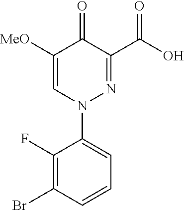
C1([MeO])=CN(C2=CC=CC(Br)=C2F)N=C(C(O)=O)C1=O
